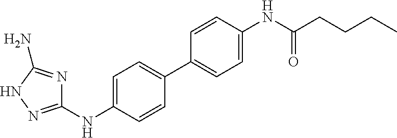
C1(NC2=CC=C(C3=CC=C(NC(CCCC)=O)C=C3)C=C2)=NNC(N)=N1
